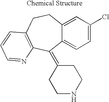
C12=CC=C(Cl)C=C1CCC1=C(C2=C2CCNCC2)N=CC=C1
